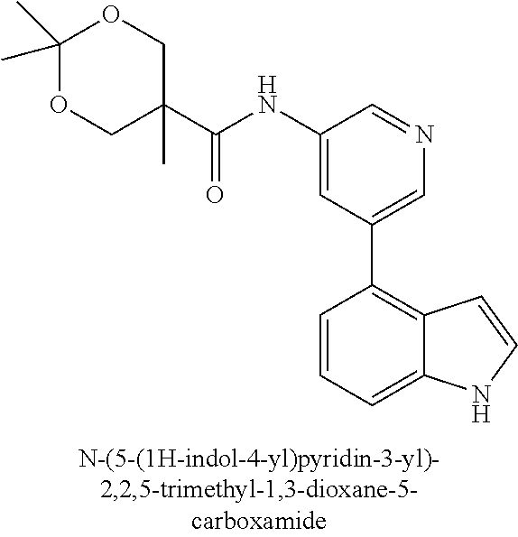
C1(NC(C2(C)COC(C)(C)OC2)=O)=CC(C2=C3C(=CC=C2)NC=C3)=CN=C1
